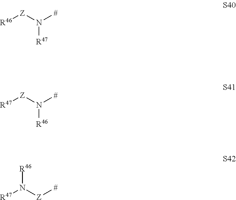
[R47]N([#])[Z][R46].[R46]N([#])[Z][R47].[Z]([#])N([R47])[R46]
